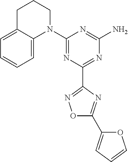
N1(C2=NC(C3=NOC(C4=CC=CO4)=N3)=NC(N)=N2)CCCC2=CC=CC=C12
